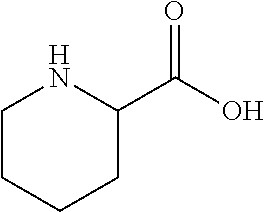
C1(C(O)=O)NCCCC1
